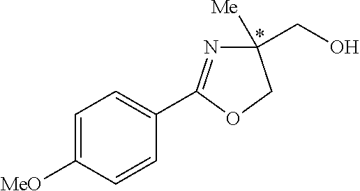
C1=C([MeO])C=CC(C2=NC([Me])(CO)CO2)=C1
